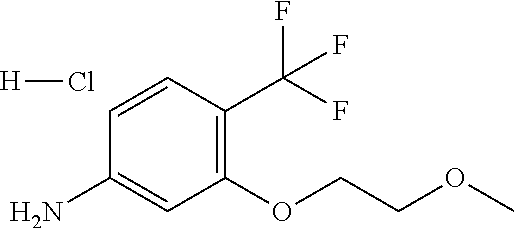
C1(N)=CC(OCCOC)=C(C(F)(F)F)C=C1.[H]Cl
